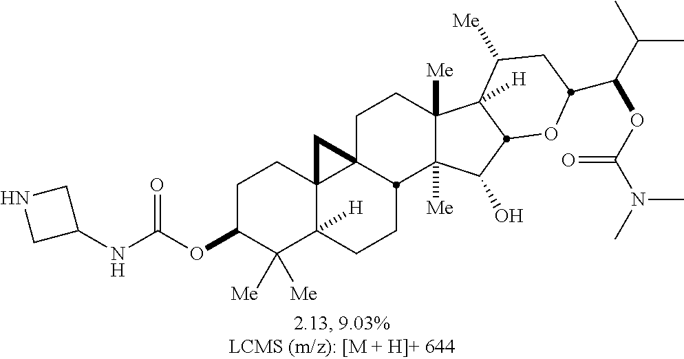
C1C(OC(NC2CNC2)=O)C([Me])([Me])C2([H])C3(C1)C1(CCC4([Me])C([Me])(C(O)C5C4([H])C([Me])CC(C(C(C)C)OC(N(C)C)=O)O5)C1CC2)C3
